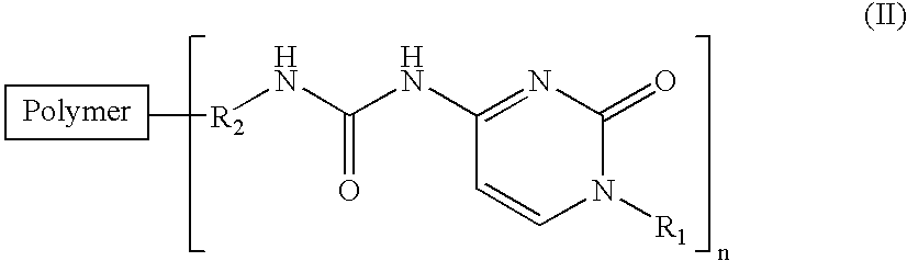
C1(NC(N[R2]C)=O)=NC(=O)N([R1])C=C1
